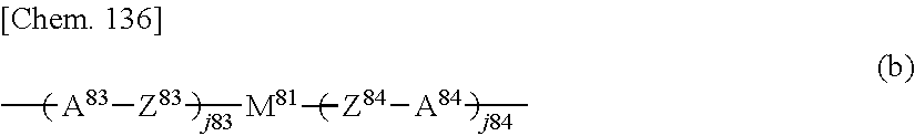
C[A83][Z83][M81][Z84][A84]C
